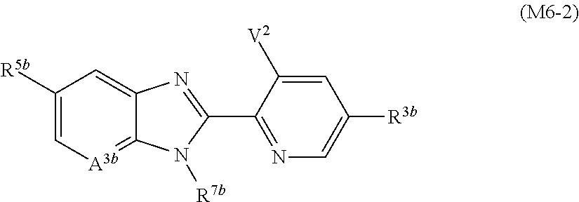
C1=C2C(=[A3b]C=C1[R5b])N([R7b])C(C1=NC=C([R3b])C=C1[V2])=N2
